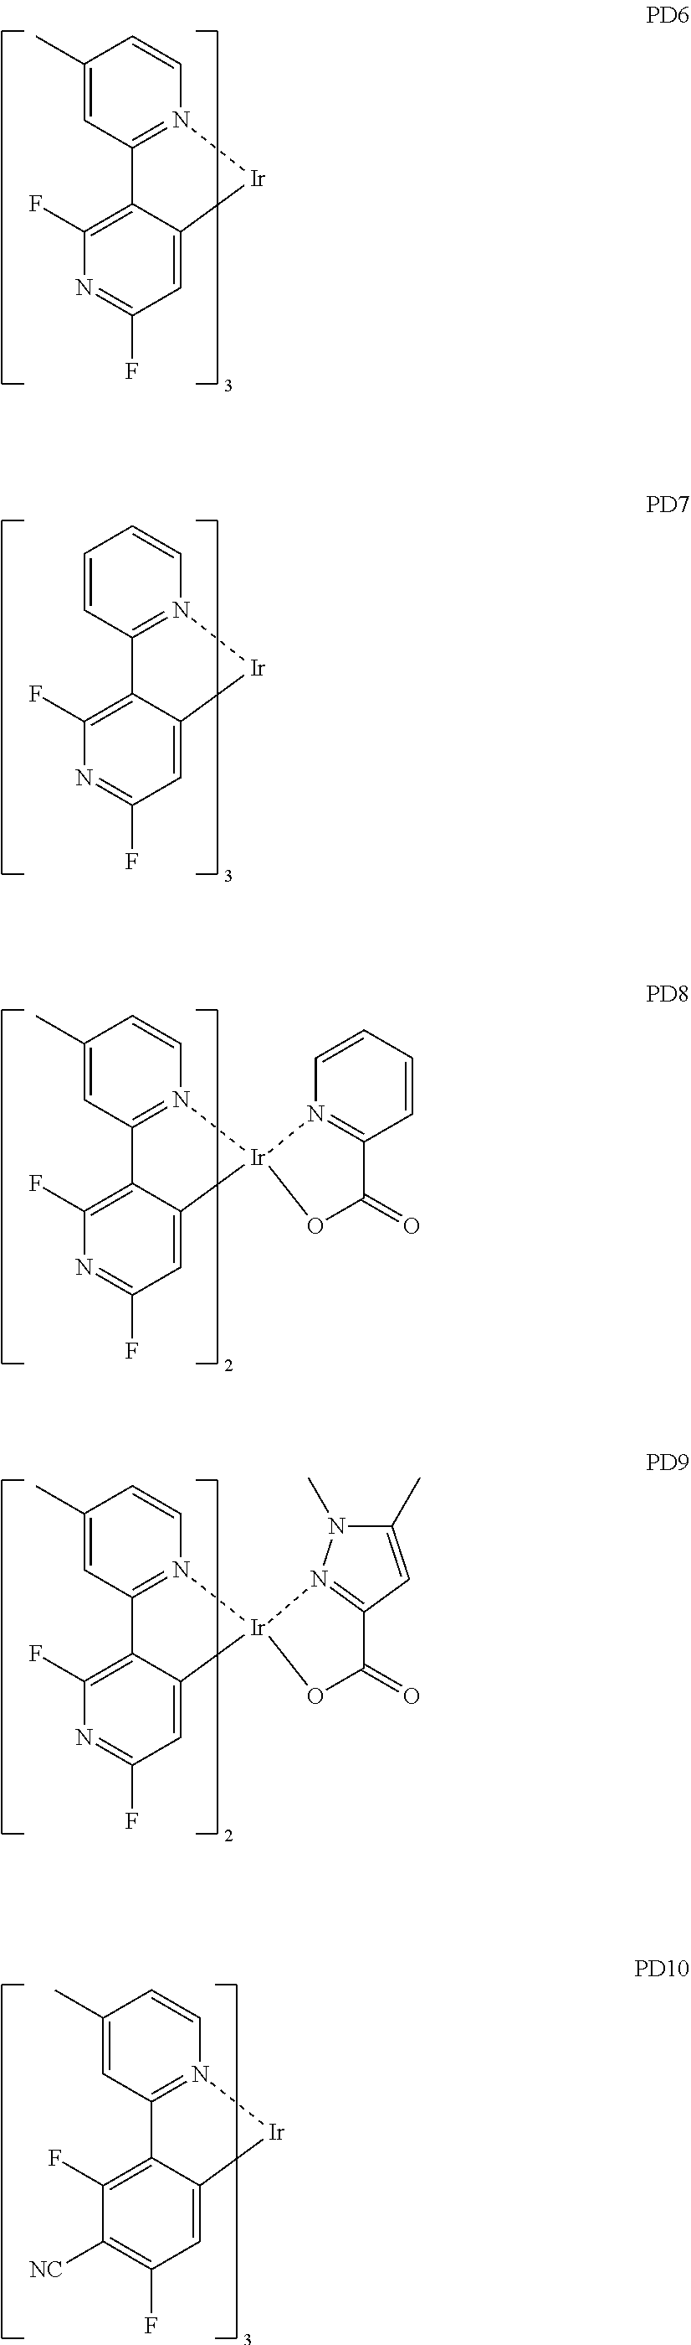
C12=N(C=CC(C)=C1)[Ir]C1=CC(F)=NC(F)=C21.C12=N(C=CC=C1)[Ir]C1=CC(F)=NC(F)=C21.C12=N(C=CC(C)=C1)[Ir]1(C3=CC(F)=NC(F)=C23)N2=C(C=CC=C2)C(=O)O1.C12=N(C=CC(C)=C1)[Ir]1(C3=CC(F)=NC(F)=C23)OC(=O)C2=N1N(C)C(C)=C2.C12=N(C=CC(C)=C1)[Ir]C1=CC(F)=C([NC])C(F)=C21
